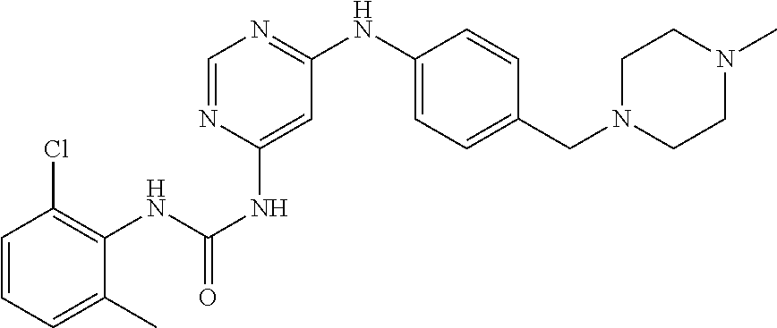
C1=CC=C(C)C(NC(NC2=CC(NC3=CC=C(CN4CCN(C)CC4)C=C3)=NC=N2)=O)=C1Cl
